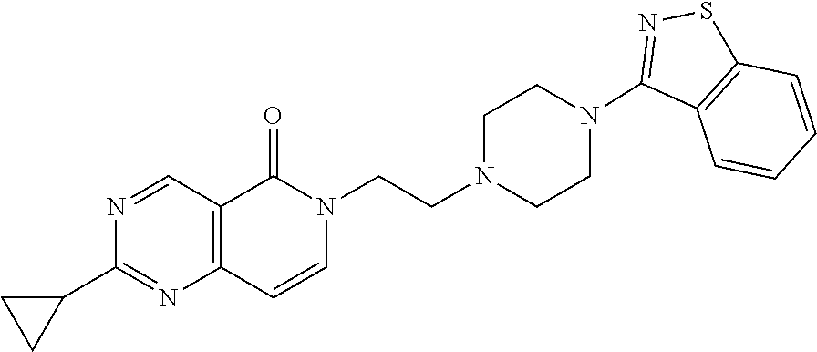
C12=C(C=CN(CCN3CCN(C4=NSC5=C4C=CC=C5)CC3)C1=O)N=C(C1CC1)N=C2
